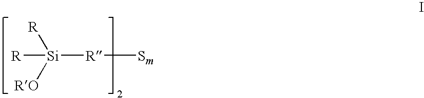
[Si]([R])([R])([RO])[R][Sm]
